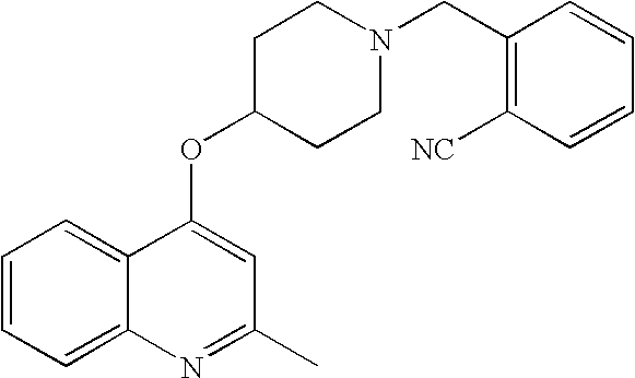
C1=CC=C2C(=C1)C(OC1CCN(CC3=C([NC])C=CC=C3)CC1)=CC(C)=N2
